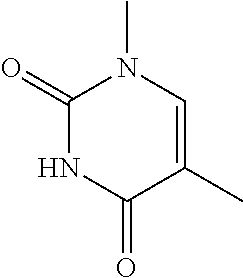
C1(=O)NC(=O)C(C)=CN1C
